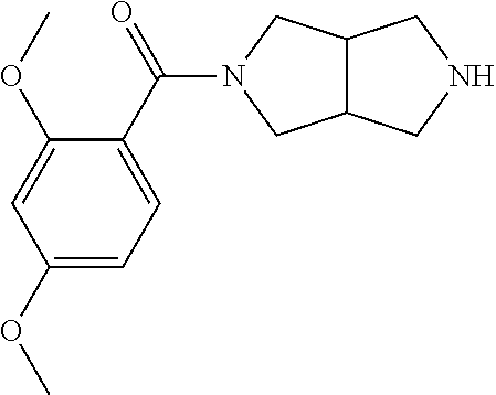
C1(OC)=CC=C(C(=O)N2CC3C(C2)CNC3)C(OC)=C1
